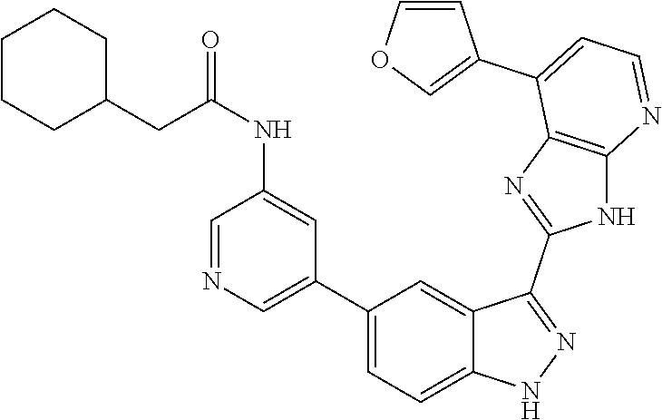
C1(C2=CC=C3C(=C2)C(C2=NC4=C(N2)N=CC=C4C2=COC=C2)=NN3)=CN=CC(NC(CC2CCCCC2)=O)=C1
